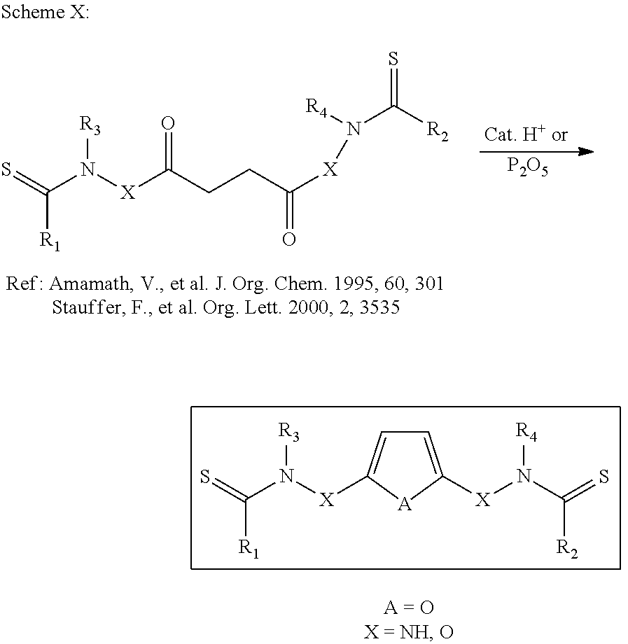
C1=C([X]N([R4])C([R2])=S)[A]C([X]N(C([R1])=S)[R3])=C1.[P2O5].S=C(N([X]C(CCC([X]N([R4])C([R2])=S)=O)=O)[R3])[R1]
